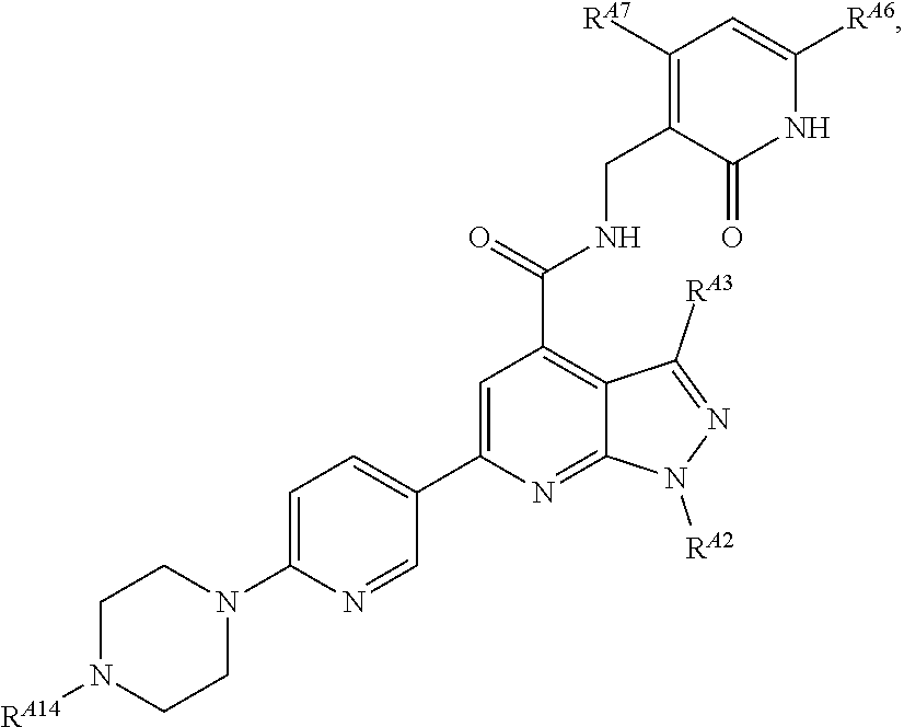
C1=C(N2CCN([RA14])CC2)N=CC(C2=CC(C(=O)NCC3=C([RA7])C=C([RA6])NC3=O)=C3C(=N2)N([RA2])N=C3[RA3])=C1
